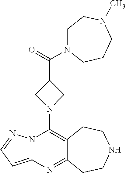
C12=C(N3CC(C(=O)N4CCN(C)CCC4)C3)N3C(=CC=N3)N=C1CCNCC2
